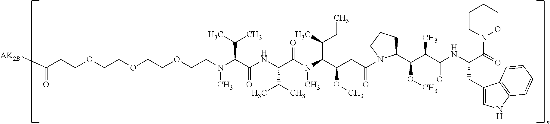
C1(C(C(C(=O)NC(C(=O)N2OCCCC2)CC2=CNC3=C2C=CC=C3)C)OC)CCCN1C(=O)CC(C(N(C(C(NC(C(N(CCOCCOCCOCCC([AK2B])=O)C)C(C)C)=O)C(C)C)=O)C)C(CC)C)OC
